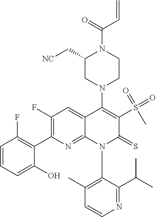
C1=CN=C(C(C)C)C(N2C(=S)C(S(=O)(=O)C)=C(N3CC(C[NC])N(C(=O)C=C)CC3)C3=CC(F)=C(C4=C(F)C=CC=C4O)N=C23)=C1C
